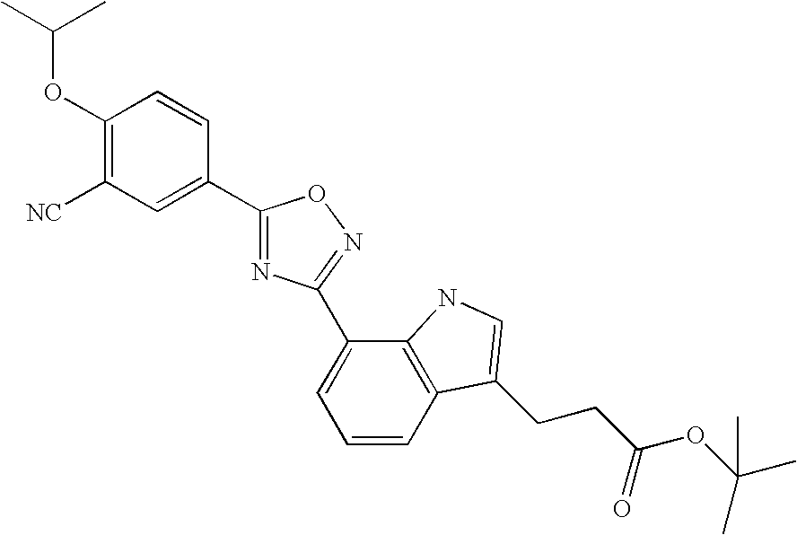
C1(OC(C)C)=C([NC])C=C(C2=NC(C3=CC=CC4=C3NC=C4CCC(OC(C)(C)C)=O)=NO2)C=C1
